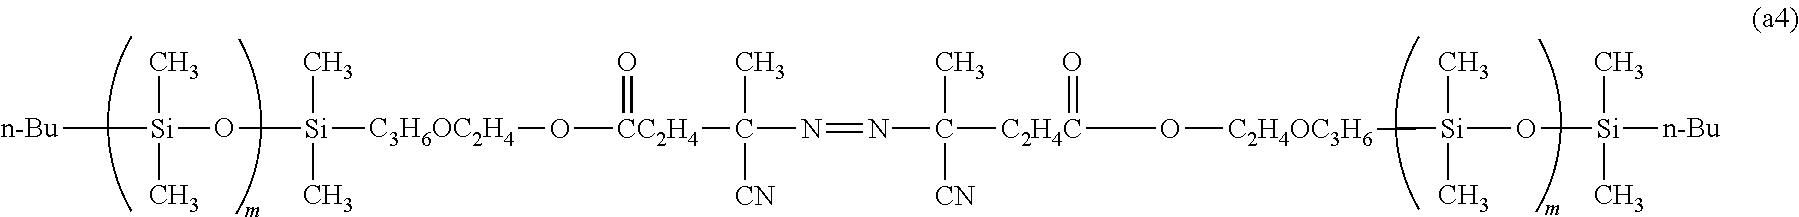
[n-Bu][Si](O[Si](C)(C)[C3H6OC2H4]O[CC2H4](C(C)([CN])N=NC(C)([CN])[C2H4C](O[C2H4OC3H6][Si](C)(C)O[Si](C)(C)[n-Bu])=O)=O)(C)C
